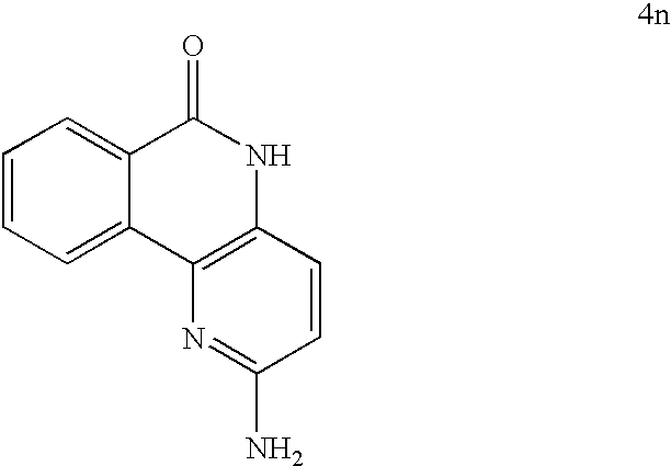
C1=CC=C2C(=C1)C(=O)NC1=C2N=C(N)C=C1
